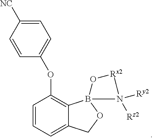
C1=CC=C2C(=C1OC1=CC=C([NC])C=C1)B1(OC2)O[Rx2]N1([Ry2])[Rz2]
